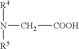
N([R4])([R5])C[COOH]
